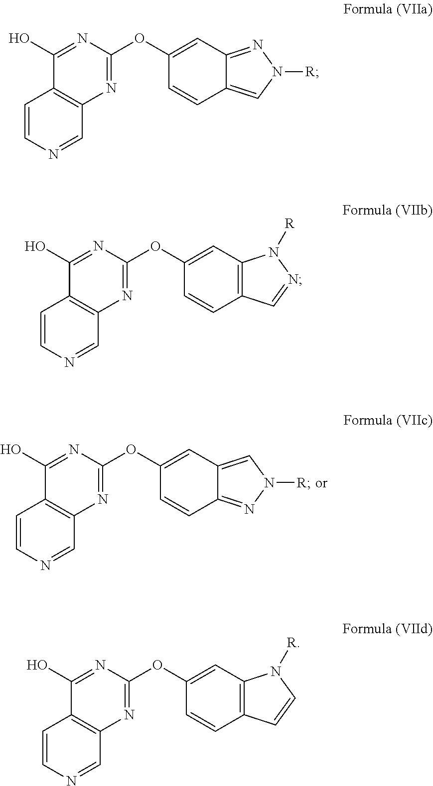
C1(OC2=NC3=C(C(O)=N2)C=CN=C3)=CC2=NN([R])C=C2C=C1.C1(OC2=NC3=C(C(O)=N2)C=CN=C3)=CC2=C(C=C1)C=NN2[R].C1(OC2=NC3=C(C(O)=N2)C=CN=C3)=CC2=C(C=C1)C=CN2[R].C1(OC2=NC3=C(C(O)=N2)C=CN=C3)=CC2=CN([R])N=C2C=C1
